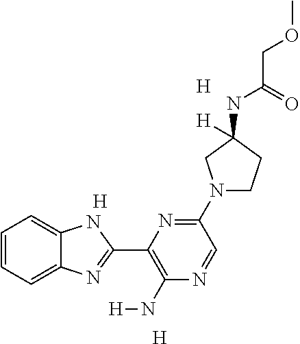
[H].[H].C1=CC=C2C(=C1)NC(C1=C(N[H])N=CC(N3CCC([H])(NC(COC)=O)C3)=N1)=N2.[H]
